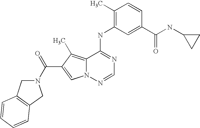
C1(C(NC2CC2)=O)=CC(NC2=NC=NN3C2=C(C)C(C(=O)N2CC4=C(C2)C=CC=C4)=C3)=C(C)C=C1
